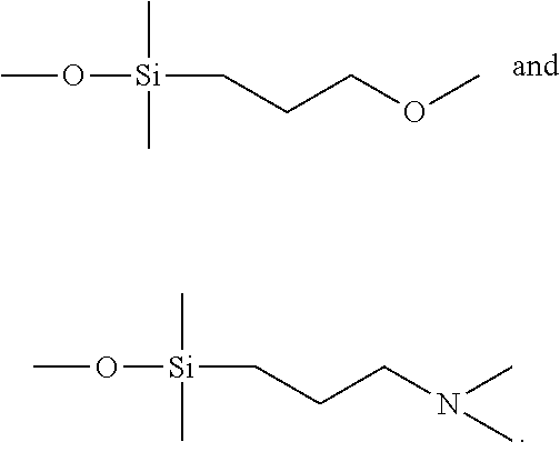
CO[Si](C)(C)CCCOC.CO[Si](C)(C)CCCN(C)C
